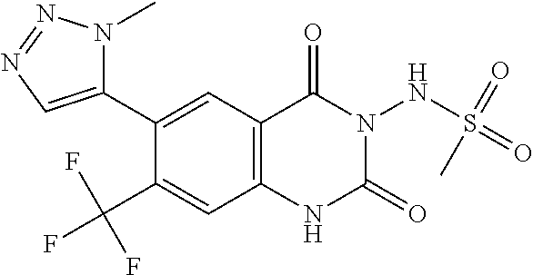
C1(C2=CN=NN2C)=CC2=C(C=C1C(F)(F)F)NC(=O)N(NS(=O)(=O)C)C2=O
